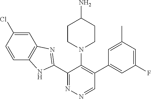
C1(C2=NC3=C(N2)C=CC(Cl)=C3)=NN=CC(C2=CC(F)=CC(C)=C2)=C1N1CCC(N)CC1
